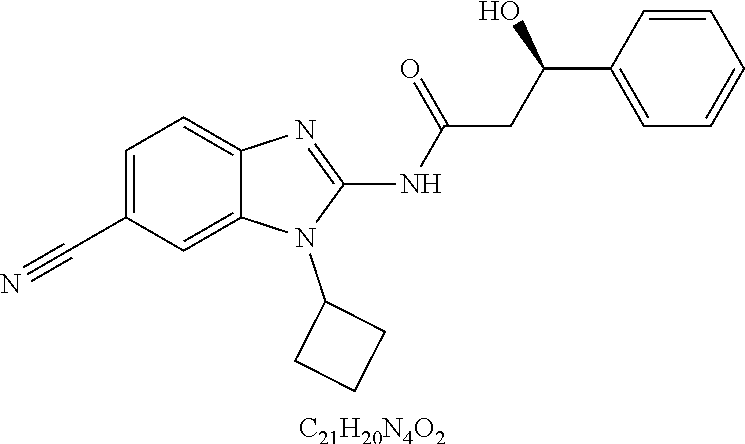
C1=C(C#N)C=C2C(=C1)N=C(NC(CC(C1=CC=CC=C1)O)=O)N2C1CCC1.[C21H20N4O2]
